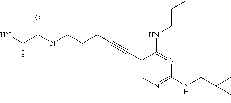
N(CCCC#CC1=CN=C(NCC(C)(C)C)N=C1NCCC)C(=O)C(NC)C
